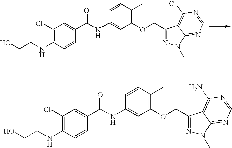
OCCNC1=C(Cl)C=C(C(=O)NC2=CC(OCC3=NN(C)C4=NC=NC(Cl)=C34)=C(C)C=C2)C=C1.OCCNC1=C(Cl)C=C(C(=O)NC2=CC(OCC3=NN(C)C4=NC=NC(N)=C34)=C(C)C=C2)C=C1
